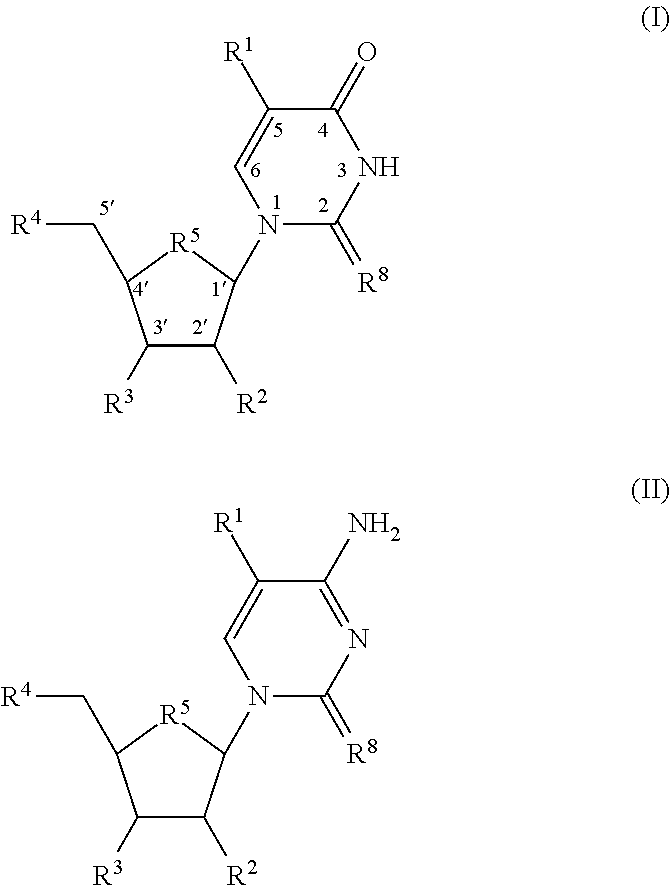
C1([R3])C([R2])C(N2C(=[R8])NC(=O)C([R1])=C2)[R5]C1C[R4].C1([R3])C([R2])C(N2C(=[R8])N=C(N)C([R1])=C2)[R5]C1C[R4]
